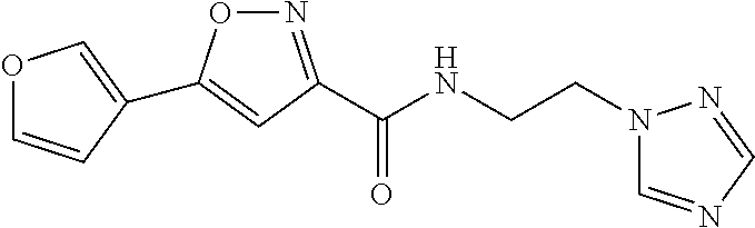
N1=C(C(NCCN2C=NC=N2)=O)C=C(C2=COC=C2)O1
